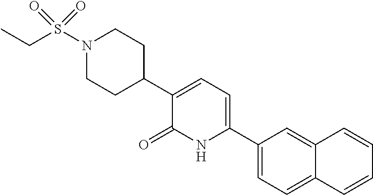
C1(C2=CC=C(C3CCN(S(CC)(=O)=O)CC3)C(=O)N2)=CC=C2C(=C1)C=CC=C2
